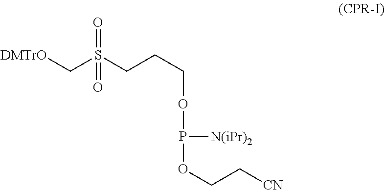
[DMTrO]CS(CCCOP([N(iPr)2])OCC[CN])(=O)=O
